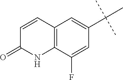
C12=C(C(F)=CC(C(C)(C)C)=C1)NC(=O)C=C2
